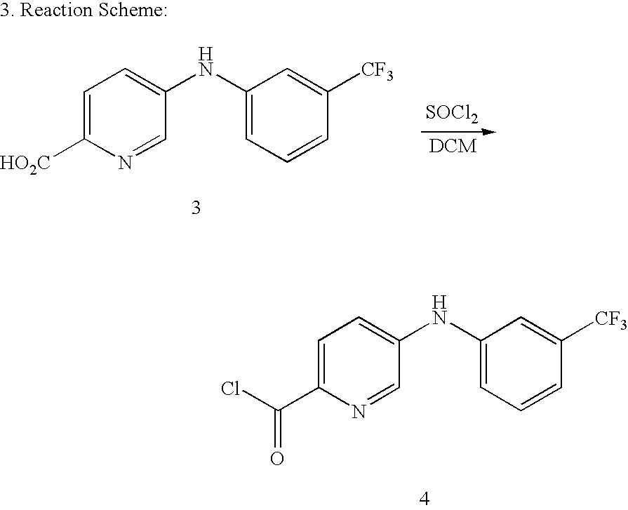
C1=C(C(Cl)=O)N=CC(NC2=CC=CC([CF3])=C2)=C1.C1=C([HO2C])N=CC(NC2=CC=CC([CF3])=C2)=C1.[SOCl2]
